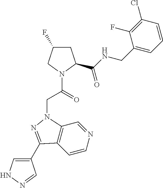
C(C(N1C(C(NCC2=CC=CC(Cl)=C2F)=O)CC(F)C1)=O)N1C2=C(C=CN=C2)C(C2=CNN=C2)=N1
